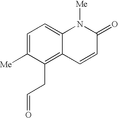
C1=C([Me])C(CC=O)=C2C(=C1)N([Me])C(=O)C=C2
